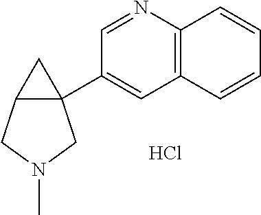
C1(C23C(CN(C)C2)C3)=CC2=C(N=C1)C=CC=C2.Cl
